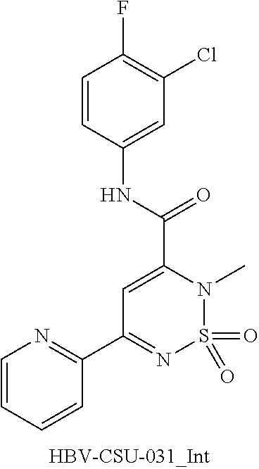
C1=CC=CC(C2=NS(=O)(=O)N(C)C(C(NC3=CC(Cl)=C(F)C=C3)=O)=C2)=N1
